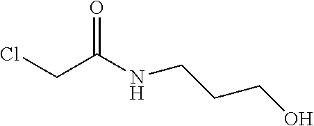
ClCC(NCCCO)=O
